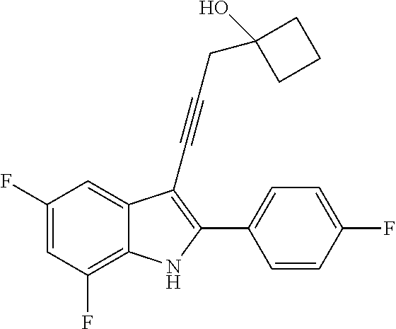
C1(O)(CC#CC2=C(C3=CC=C(F)C=C3)NC3=C(F)C=C(F)C=C32)CCC1
